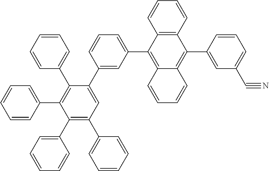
C1(C2=CC=CC=C2)=C(C2=CC=CC=C2)C=C(C2=CC(C3=C4C(=C(C5=CC(C#N)=CC=C5)C5=C3C=CC=C5)C=CC=C4)=CC=C2)C(C2=CC=CC=C2)=C1C1=CC=CC=C1
